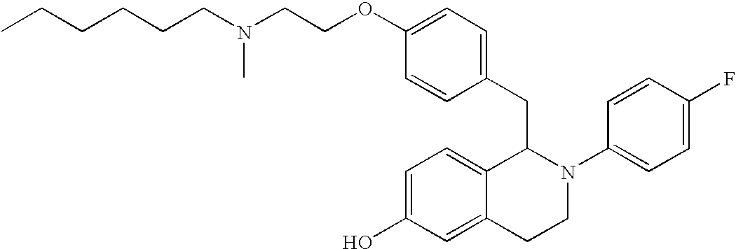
O(C1=CC=C(CC2C3=CC=C(O)C=C3CCN2C2=CC=C(F)C=C2)C=C1)CCN(CCCCCC)C
